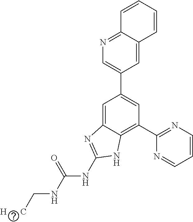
C1=C2C(=NC=C1C1=CC(C3=NC=CC=N3)=C3C(=C1)N=C(NC(NC[H      C])=O)N3)C=CC=C2
